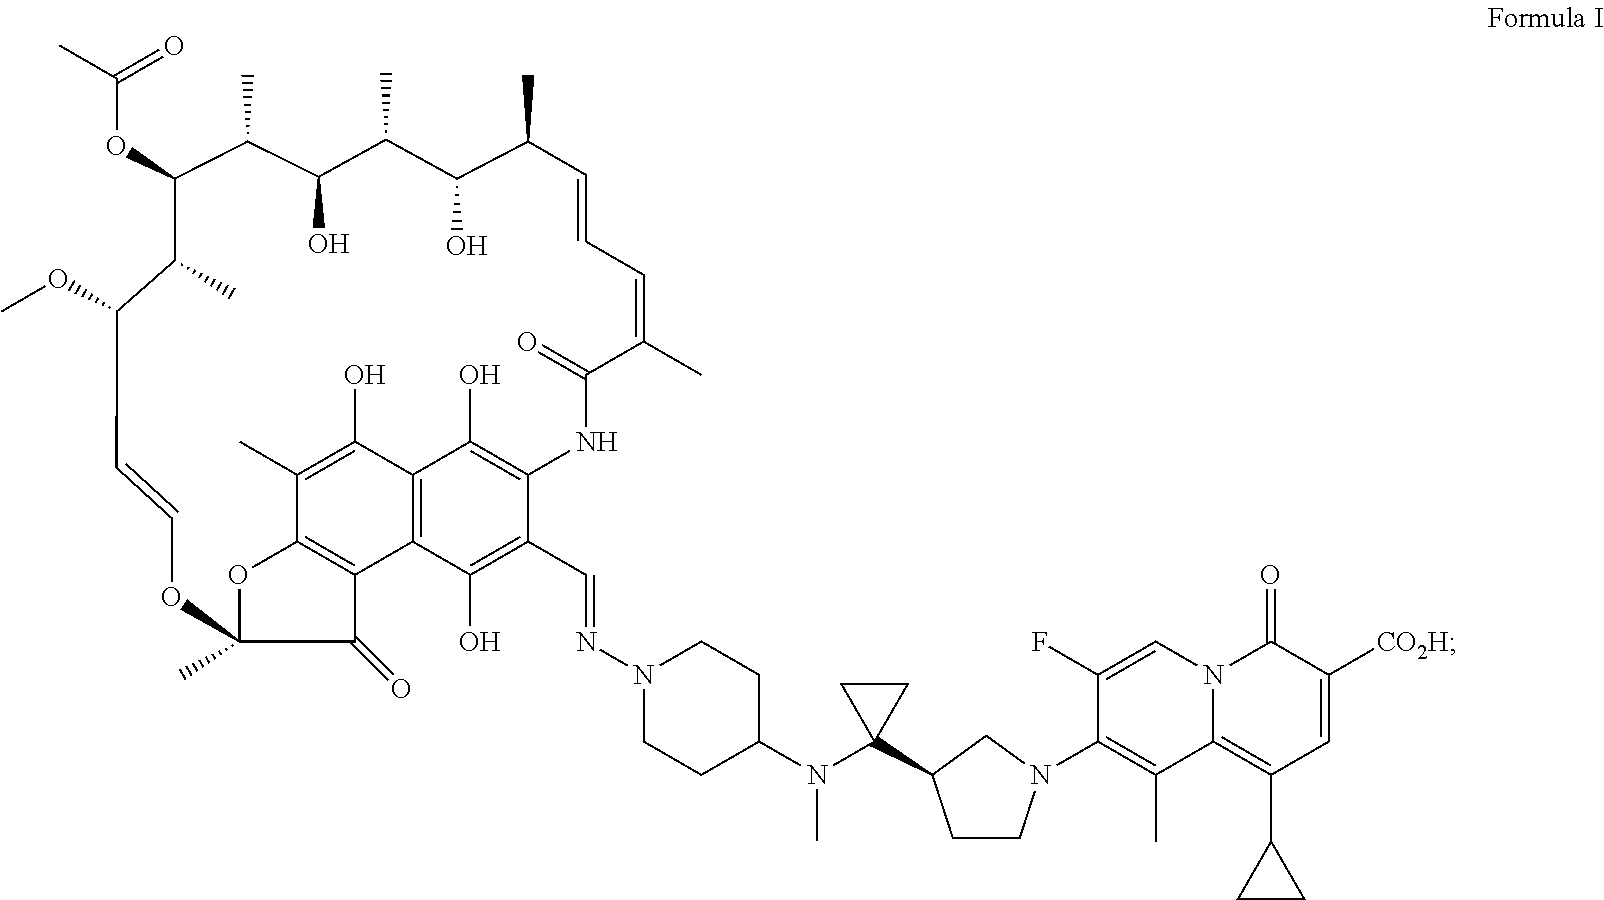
N1(N=CC2=C(O)C3=C4C(O)=C2NC(=O)C(C)=CC=CC(C)C(O)C(C)C(O)C(C)C(OC(=O)C)C(C)C(OC)C=COC2(C)OC(=C3C2=O)C(C)=C4O)CCC(N(C2(C3CCN(C4=C(C)C5=C(C6CC6)C=C([CO2H])C(=O)N5C=C4F)C3)CC2)C)CC1
